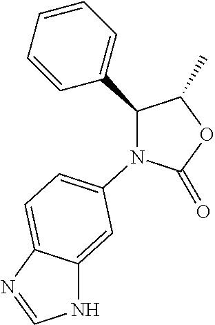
C1(C2=CC=CC=C2)C(C)OC(=O)N1C1=CC=C2C(=C1)NC=N2
